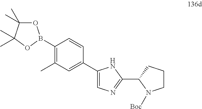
C1(C2N([Boc])CCC2)=NC=C(C2=CC(C)=C(B3OC(C)(C)C(C)(C)O3)C=C2)N1
